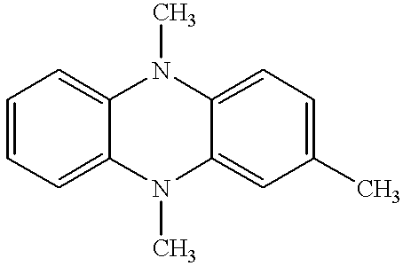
C1=C2C(=CC=C1)N(C)C1=CC=C(C)C=C1N2C
